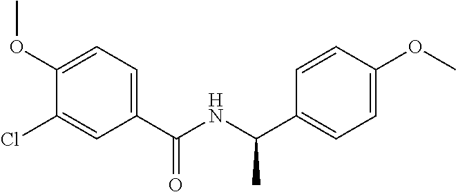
C1(OC)=CC=C(C(NC(C2=CC=C(OC)C=C2)C)=O)C=C1Cl
